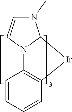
N12C3=C([Ir]C1N(C)C=C2)C=CC=C3
